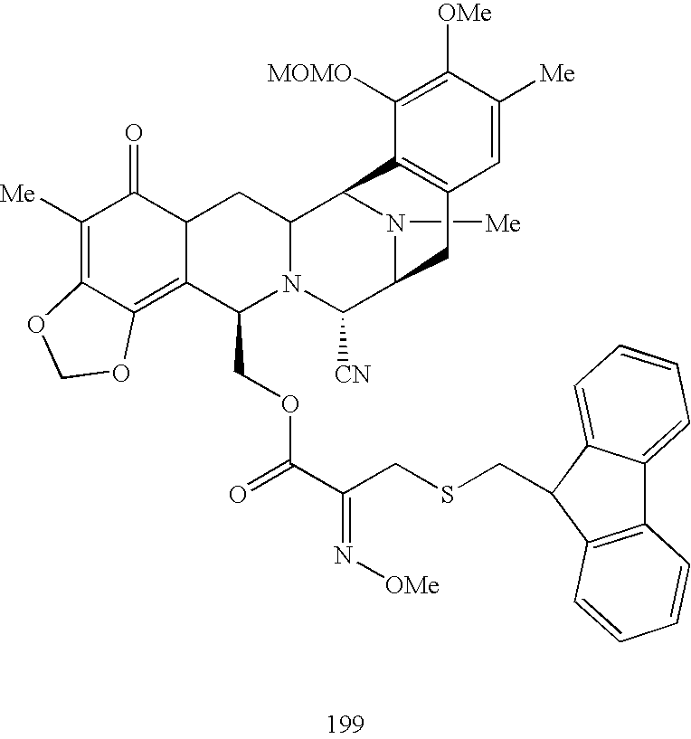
C1([Me])=C2C(=C3C(C1=O)CC1N(C3COC(C(CSCC3C4=CC=CC=C4C4=C3C=CC=C4)=N[OMe])=O)C([CN])C3N([Me])C1C1=C(C3)C=C([Me])C([OMe])=C1[MOMO])OCO2
